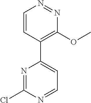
C1=CC(C2=CC=NC(Cl)=N2)=C(OC)N=N1
